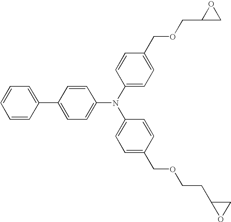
C1(C2=CC=CC=C2)=CC=C(N(C2=CC=C(COCC3CO3)C=C2)C2=CC=C(COCCC3OC3)C=C2)C=C1
